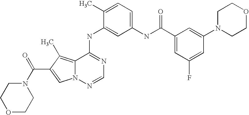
C1(C)=CC=C(NC(C2=CC(F)=CC(N3CCOCC3)=C2)=O)C=C1NC1=NC=NN2C1=C(C)C(C(N1CCOCC1)=O)=C2
